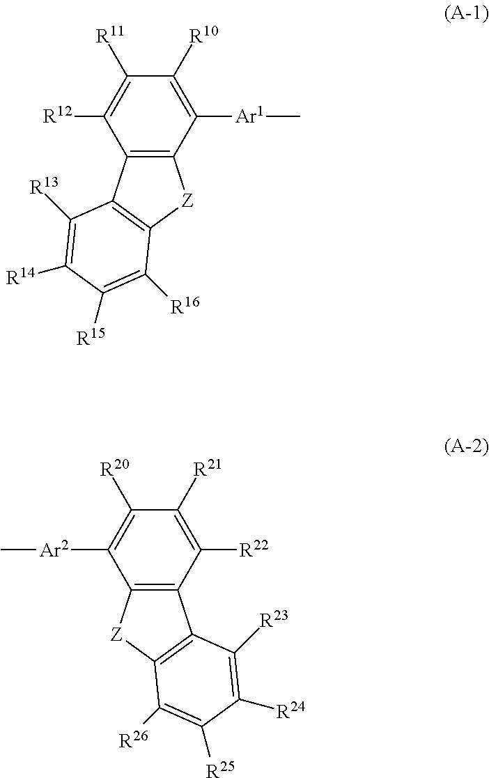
C12=C(C([Ar1]C)=C([R10])C([R11])=C1[R12])[Z]C1=C2C([R13])=C([R14])C([R15])=C1[R16].C12=C(C([Ar2]C)=C([R20])C([R21])=C1[R22])[Z]C1=C2C([R23])=C([R24])C([R25])=C1[R26]
